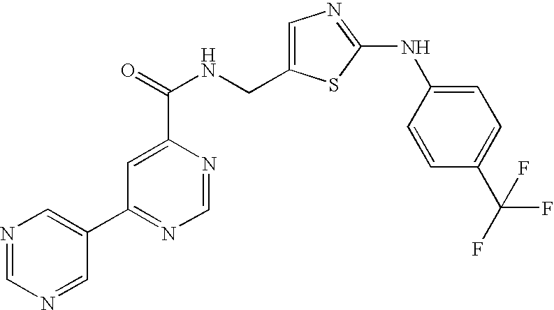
N1=CN=CC(C2=NC=NC(C(=O)NCC3=CN=C(NC4=CC=C(C(F)(F)F)C=C4)S3)=C2)=C1
